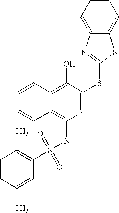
C1=CC=CC2=C(O)C(SC3=NC4=CC=CC=C4S3)=CC(NS(C3=C(C)C=CC(C)=C3)(=O)=O)=C12
